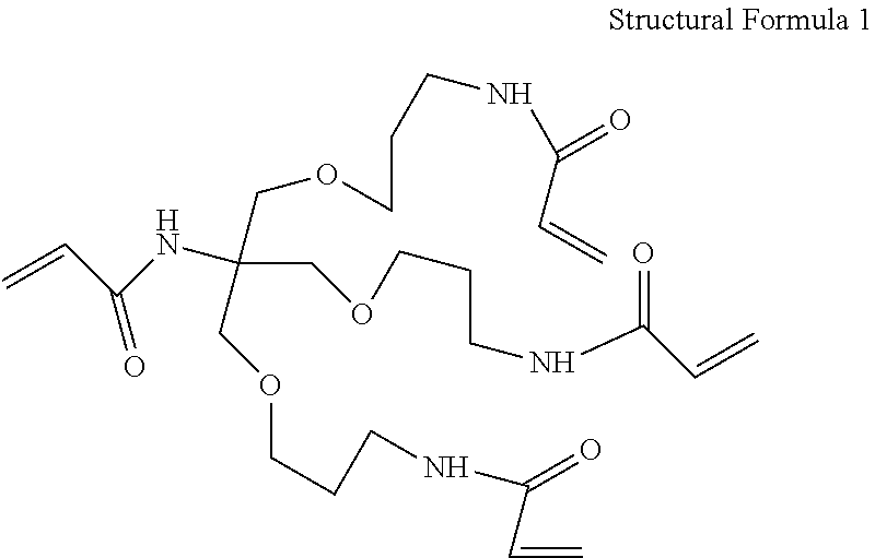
C=CC(NC(COCCCNC(C=C)=O)(COCCCNC(C=C)=O)COCCCNC(C=C)=O)=O
